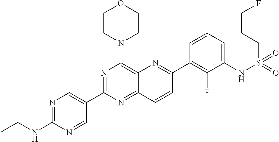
N1=C(NCC)N=CC(C2=NC(N3CCOCC3)=C3C(=N2)C=CC(C2=C(F)C(NS(=O)(=O)CCCF)=CC=C2)=N3)=C1
